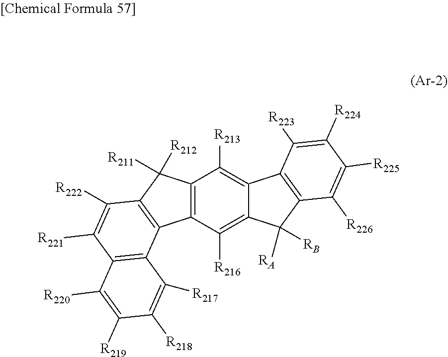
C12=C(C([R216])=C3C(=C1[R213])C1=C(C3([RA])[RB])C([R226])=C([R225])C([R224])=C1[R223])C1=C(C2([R211])[R212])C([R222])=C([R221])C2=C1C([R217])=C([R218])C([R219])=C2[R220]
